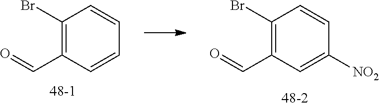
C1(Br)=C(C=O)C=C([NO2])C=C1.C1(Br)=C(C=O)C=CC=C1
